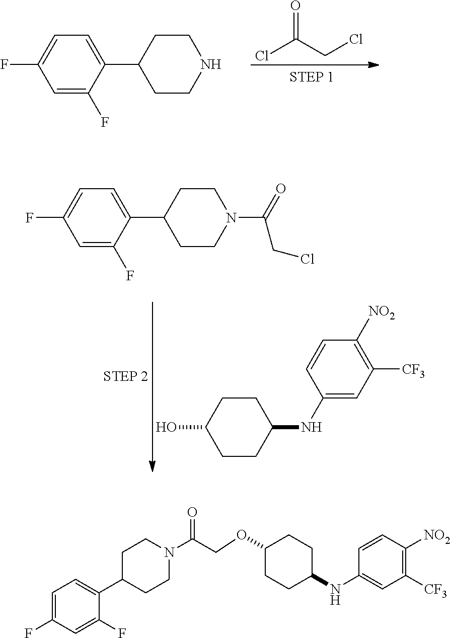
ClC(CCl)=O.C1=C(F)C(C2CCNCC2)=CC=C1F.C1=C(F)C(C2CCN(C(=O)CCl)CC2)=CC=C1F.C1CC(NC2=CC([CF3])=C([NO2])C=C2)CCC1O.C1([CF3])=C([NO2])C=CC(NC2CCC(OCC(N3CCC(C4=CC=C(F)C=C4F)CC3)=O)CC2)=C1
